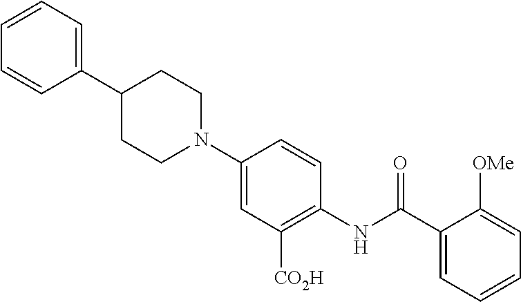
N1(C2=CC([CO2H])=C(NC(C3=CC=CC=C3[OMe])=O)C=C2)CCC(C2=CC=CC=C2)CC1
